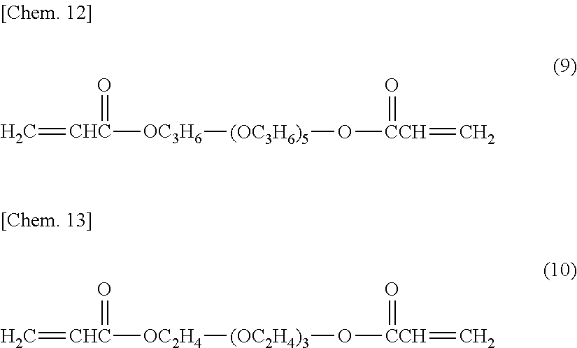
C=[CHC]([OC3H6][(OC3H6)5]O[CCH](=C)=O)=O.C=[CHC]([OC2H4][(OC2H4)3]O[CCH](=C)=O)=O
